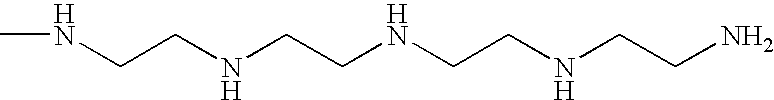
C(CNCCNCCNCCN)NC
